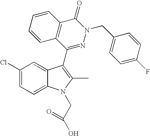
C1(Cl)=CC=C2C(=C1)C(C1=NN(CC3=CC=C(F)C=C3)C(=O)C3=C1C=CC=C3)=C(C)N2CC(O)=O
